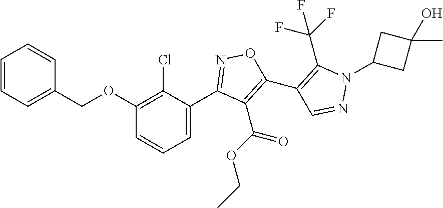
C1(C2=NOC(C3=C(C(F)(F)F)N(C4CC(O)(C)C4)N=C3)=C2C(OCC)=O)=CC=CC(OCC2=CC=CC=C2)=C1Cl
